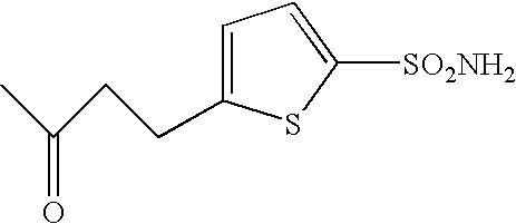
C1=C(CCC(C)=O)SC([SO2NH2])=C1
